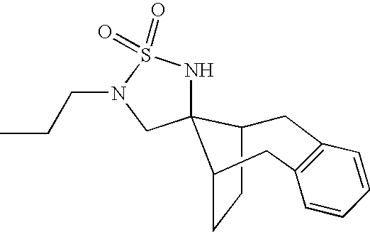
C1C2CCC(C23NS(=O)(=O)N(CCC)C3)CC2=C1C=CC=C2
